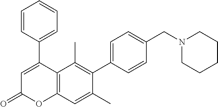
C1(C2=CC(=O)OC3=C2C(C)=C(C2=CC=C(CN4CCCCC4)C=C2)C(C)=C3)=CC=CC=C1
